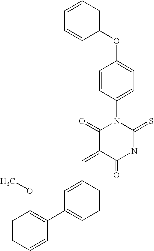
C1=CC=CC(OC2=CC=C(N3C(=O)C(=CC4=CC(C5=C(OC)C=CC=C5)=CC=C4)C(=O)NC3=S)C=C2)=C1
